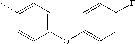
O(C1=CC=C(F)C=C1)C1=CC=C(C)C=C1
